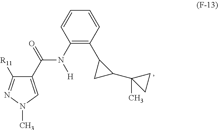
C1(C(=O)N(C2=C(C3CC3C3(C)CC3)C=CC=C2)[H])=CN(C)N=C1[R11]
